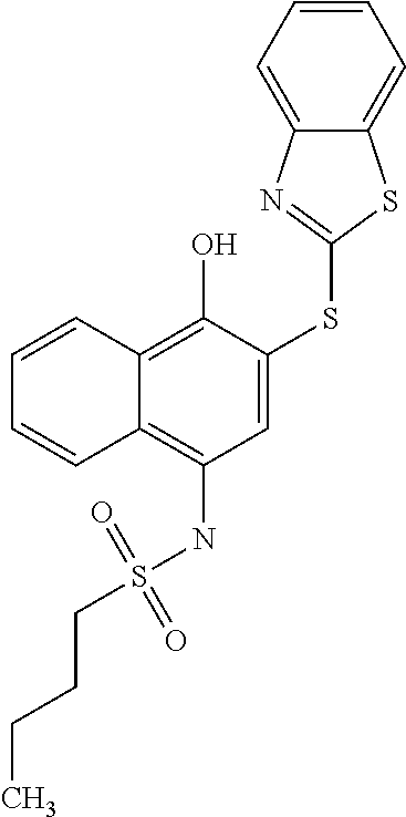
C1=C(SC2=NC3=CC=CC=C3S2)C(O)=C2C(=C1NS(CCCC)(=O)=O)C=CC=C2
